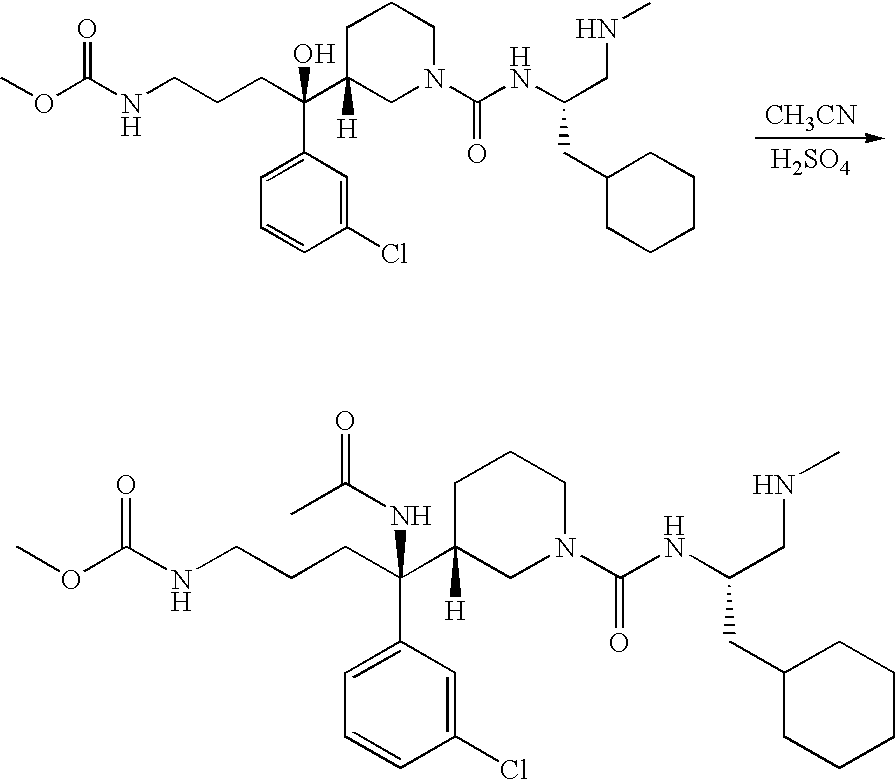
COC(NCCCC(C1([H])CN(C(NC(CNC)CC2CCCCC2)=O)CCC1)(O)C1=CC=CC(Cl)=C1)=O.[CH3CN].[H2SO4].COC(NCCCC(C1([H])CN(C(NC(CNC)CC2CCCCC2)=O)CCC1)(C1=CC=CC(Cl)=C1)NC(C)=O)=O
